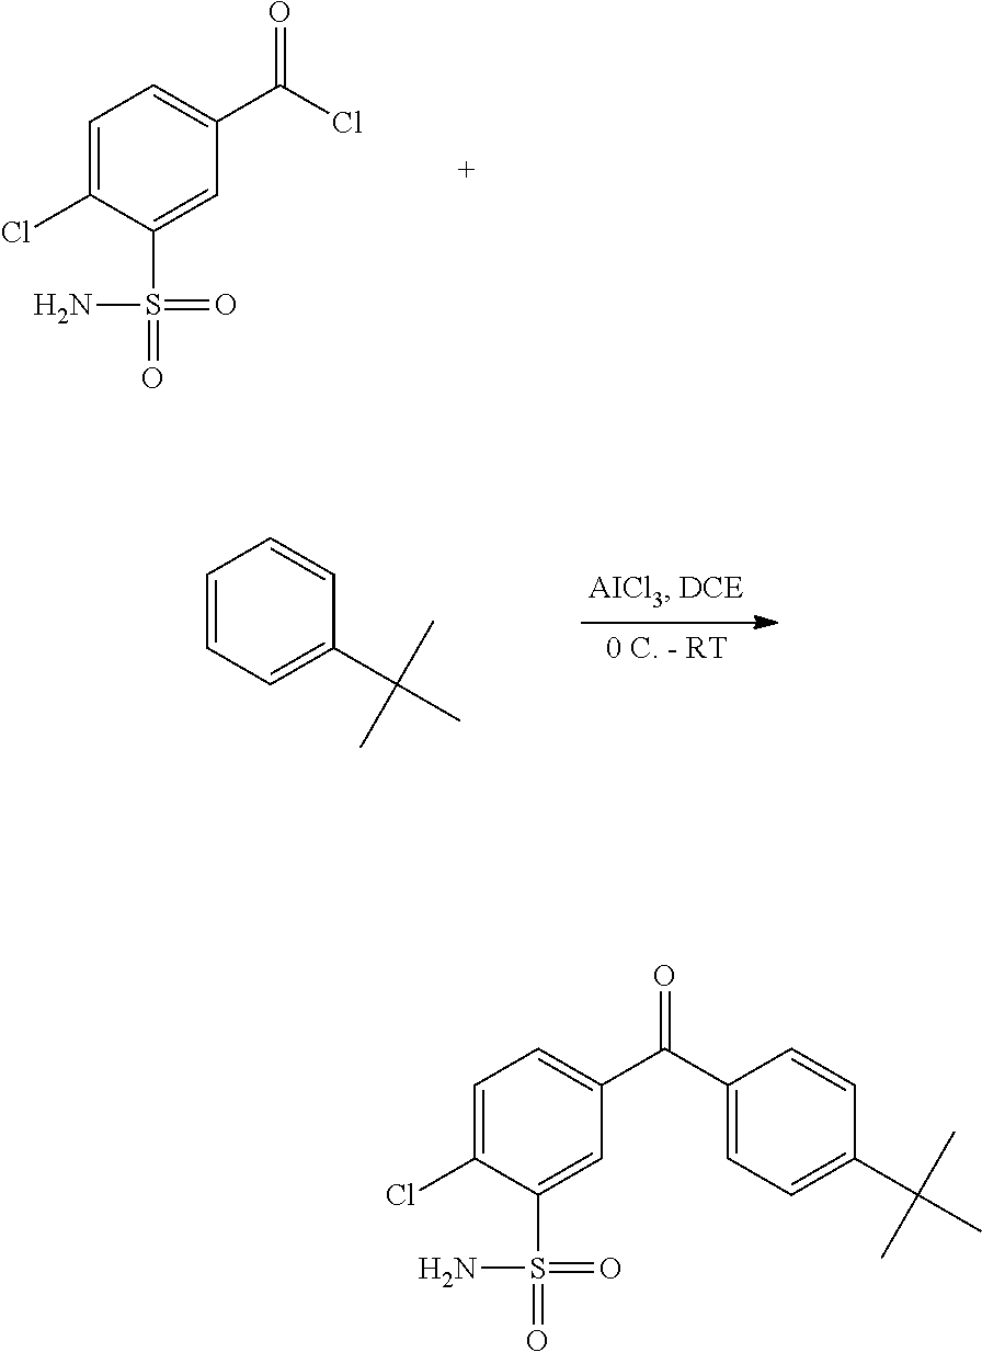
C1=C(Cl)C(S(=O)(N)=O)=CC(C(=O)Cl)=C1.C1=CC=C(C(C)(C)C)C=C1.C1=C(Cl)C(S(=O)(N)=O)=CC(C(=O)C2=CC=C(C(C)(C)C)C=C2)=C1
